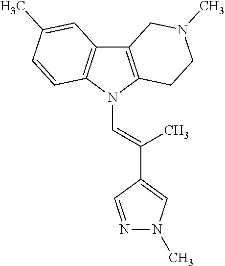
C12=C(N(C=C(C3=CN(C)N=C3)C)C3=C1C=C(C)C=C3)CCN(C)C2
